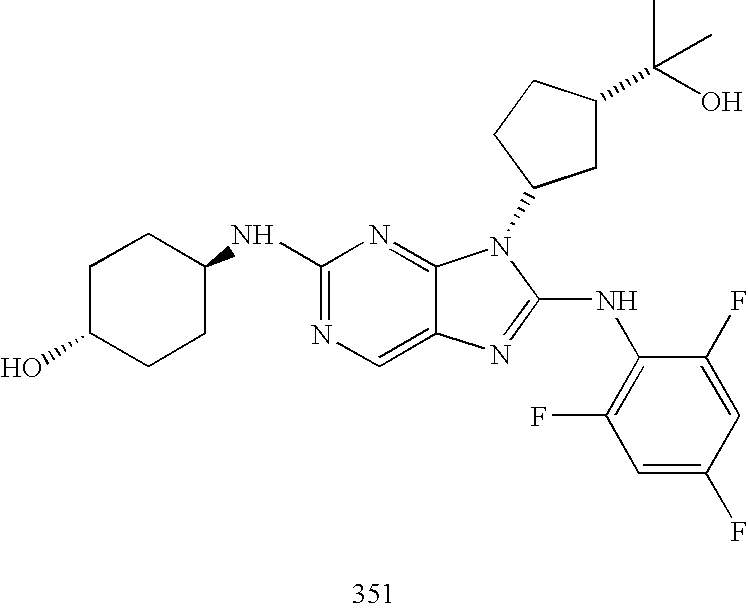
C1(NC2CCC(O)CC2)=NC=C2C(=N1)N(C1CC(C(O)(C)C)CC1)C(NC1=C(F)C=C(F)C=C1F)=N2
